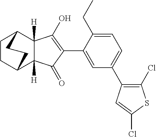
C1=C(C2=C(O)C3([H])C([H])(C2=O)C2CCC3CC2)C(CC)=CC=C1C1=C(Cl)SC(Cl)=C1
